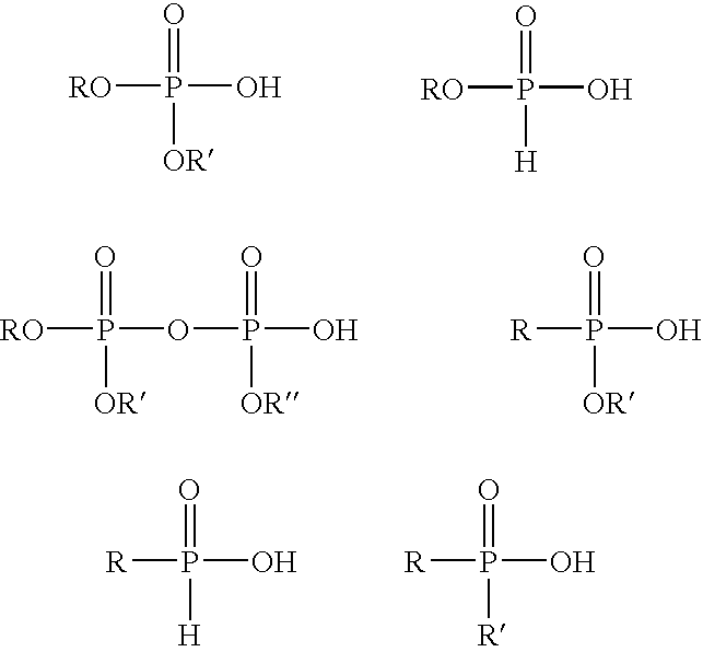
[RO]P(O)(=O)[OR].[RO]P(O)(=O)[H].[RO]P(OP(O)(=O)[OR])(=O)[OR].[R]P(O)(=O)[OR].[R]P(O)(=O)[H].[R]P(O)(=O)[R]
